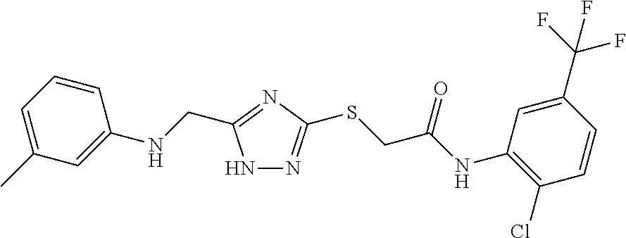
N1N=C(SCC(NC2=C(Cl)C=CC(C(F)(F)F)=C2)=O)N=C1CNC1=CC(C)=CC=C1
